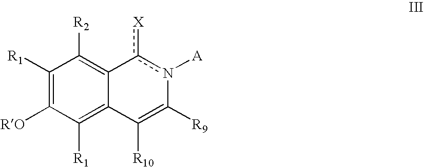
C12=C([R1])C([RO])=C([R1])C([R2])=C1c([X])n([A])C([R9])=C2[R10]
